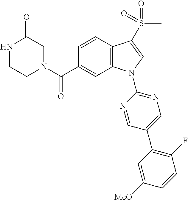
N1(C(C2=CC3=C(C=C2)C(S(=O)(C)=O)=CN3C2=NC=C(C3=C(F)C=CC([MeO])=C3)C=N2)=O)CC(=O)NCC1
